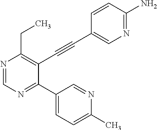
N1=CN=C(C2=CC=C(C)N=C2)C(C#CC2=CN=C(N)C=C2)=C1CC
